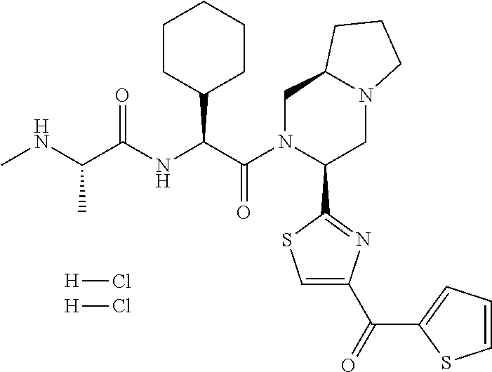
[H]Cl.[H]Cl.C1(C(C(N2C(C3=NC(C(=O)C4=CC=CS4)=CS3)CN3C(C2)CCC3)=O)NC(C(NC)C)=O)CCCCC1
